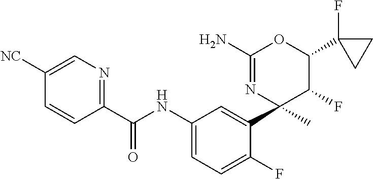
C1(C(NC2=CC=C(F)C(C3(C)C(F)C(C4(F)CC4)OC(N)=N3)=C2)=O)=NC=C([NC])C=C1
